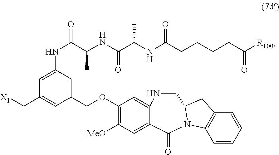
C1(OCC2=CC(NC(C(C)NC(=O)C(NC(=O)CCCCC([R100])=O)C)=O)=CC(C[X1])=C2)=C([MeO])C=C2C(=C1)NCC1CC3=C(C=CC=C3)N1C2=O
